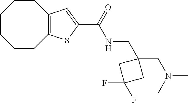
C1CCCC2=C(CC1)C=C(C(=O)NCC1(CN(C)C)CC(F)(F)C1)S2
